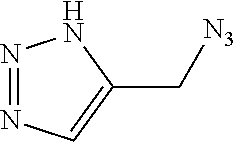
N1=NC=C(C[N3])N1
